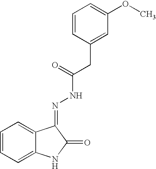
C12=CC=CC=C1NC(=O)C2=NNC(=O)CC1=CC(OC)=CC=C1
